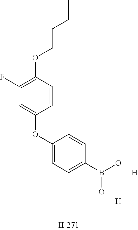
C1(F)=C(OCCCC)C=CC(OC2=CC=C(B(O)O)C=C2)=C1.[H].[H]
